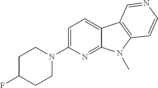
N1(C2=CC=C3C(=N2)N(C)C2=C3C=NC=C2)CCC(F)CC1
